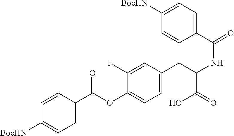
C1=CC([BocHN])=CC=C1C(OC1=CC=C(CC(NC(=O)C2=CC=C([BocHN])C=C2)C(O)=O)C=C1F)=O
